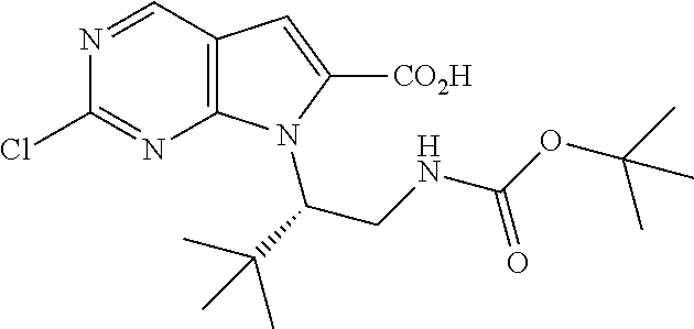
C(CNC(OC(C)(C)C)=O)(N1C2=C(C=NC(Cl)=N2)C=C1[CO2H])C(C)(C)C
